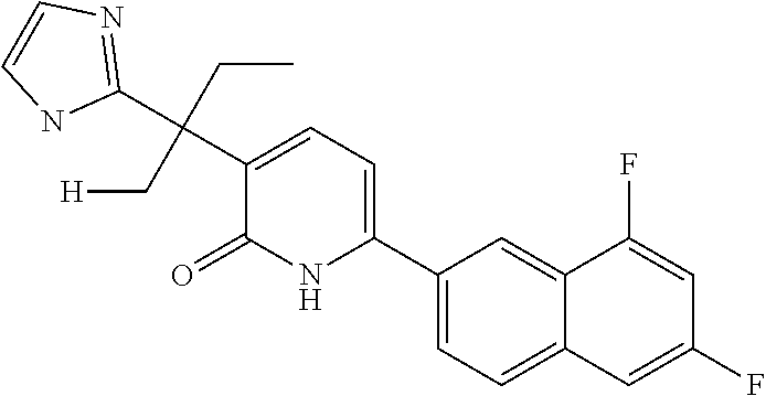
C1(C2=CC=C(C(C3=NC=CN3)(CC)C[H])C(=O)N2)=CC=C2C(=C1)C(F)=CC(F)=C2
